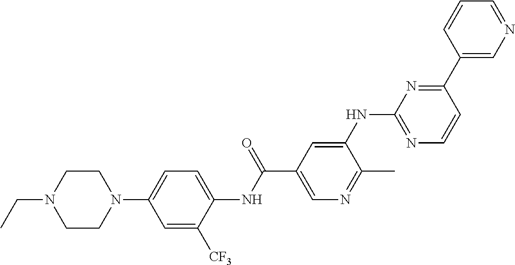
N1(C2=CC=C(NC(C3=CN=C(C)C(NC4=NC=CC(C5=CN=CC=C5)=N4)=C3)=O)C([CF3])=C2)CCN(CC)CC1
